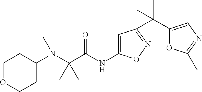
C1(N(C)C(C(NC2=CC(C(C)(C3=CN=C(C)O3)C)=NO2)=O)(C)C)CCOCC1
